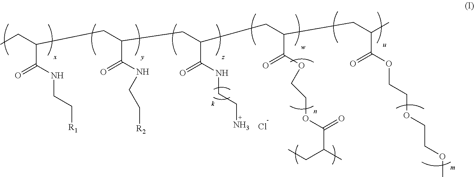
CCC(C(NCC[R1])=O)CC(C(NCC[R2])=O)CC(C(NCCN)=O)CC(C(OCCOC(=O)C(CC)C)=O)CC(C(OCCOCCOC)=O)C.Cl
